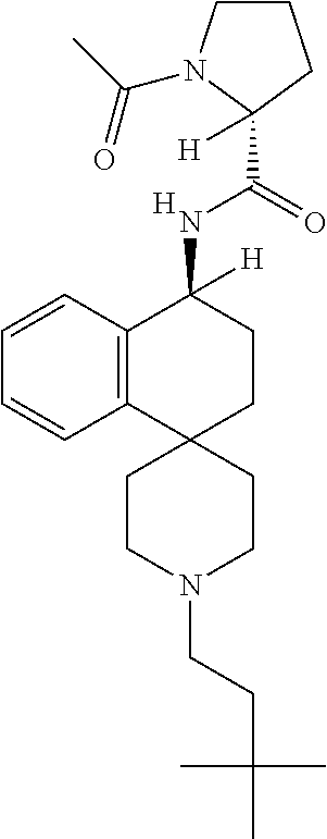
C12=C(C=CC=C1)C(NC(C1([H])CCCN1C(=O)C)=O)([H])CCC21CCN(CCC(C)(C)C)CC1.[H]
